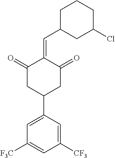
C1(=O)CC(C2=CC([F3C])=CC([CF3])=C2)CC(=O)C1=CC1CC(Cl)CCC1
